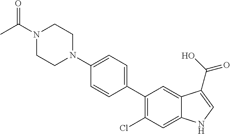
N1(C2=CC=C(C3=C(Cl)C=C4C(=C3)C(C(O)=O)=CN4)C=C2)CCN(C(C)=O)CC1
